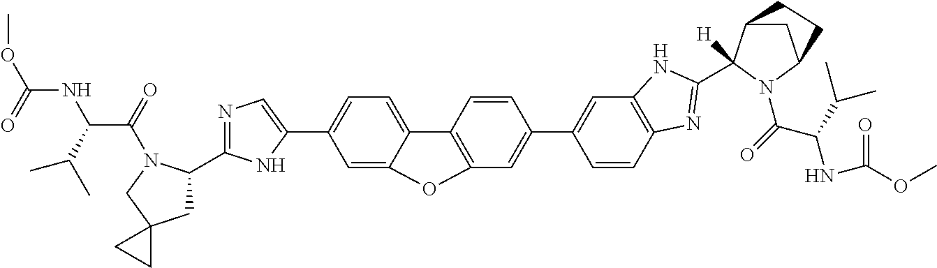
C1=C2C(=CC=C1C1=CN=C(C3CC4(CN3C(C(NC(=O)OC)C(C)C)=O)CC4)N1)C1=C(C=C(C3=CC4=C(C=C3)N=C(C3([H])C5CC(N3C(C(NC(=O)OC)C(C)C)=O)CC5)N4)C=C1)O2
